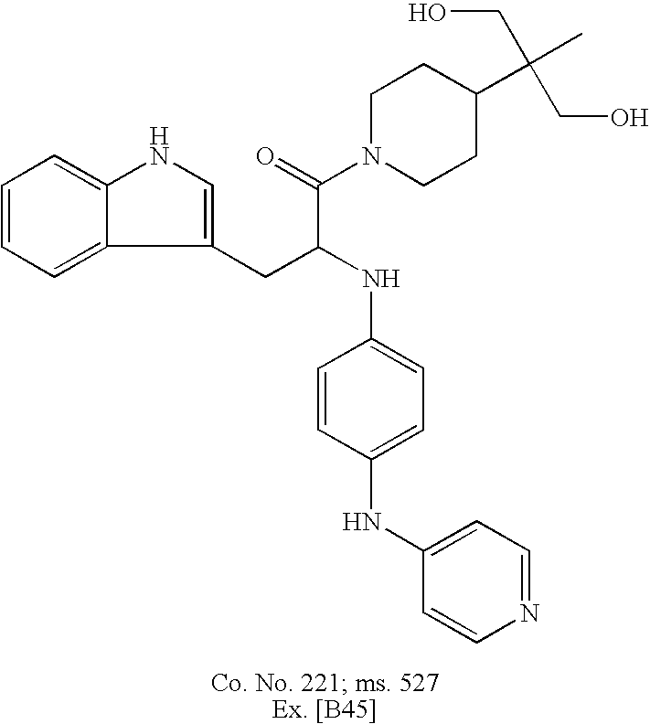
C1=CC=C2C(=C1)NC=C2CC(NC1=CC=C(NC2=CC=NC=C2)C=C1)C(=O)N1CCC(C(CO)(CO)C)CC1
